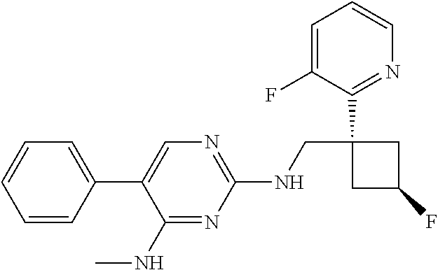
C1(C2=CN=C(NCC3(C4=NC=CC=C4F)CC(F)C3)N=C2NC)=CC=CC=C1
